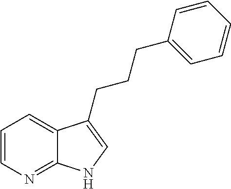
C1=CN=C2C(=C1)C(CCCC1=CC=CC=C1)=CN2
